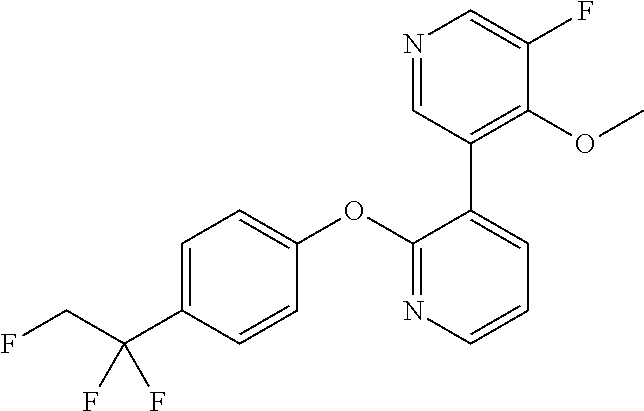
C1=C(C(CF)(F)F)C=CC(OC2=NC=CC=C2C2=C(OC)C(F)=CN=C2)=C1
